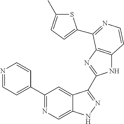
C1(C2=CC=NC=C2)=NC=C2C(=C1)C(C1=NC3=C(N1)C=CN=C3C1=CC=C(C)S1)=NN2
